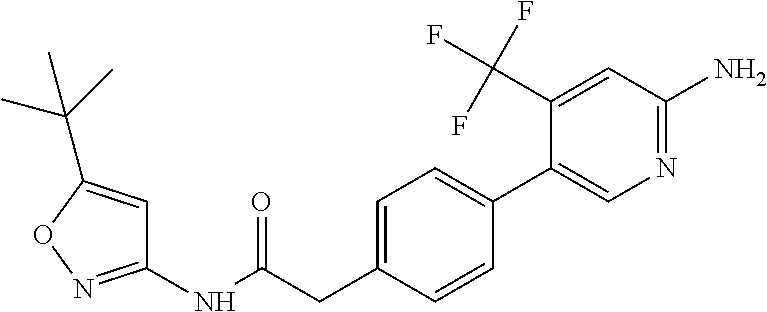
C1(NC(=O)CC2=CC=C(C3=CN=C(N)C=C3C(F)(F)F)C=C2)=NOC(C(C)(C)C)=C1
